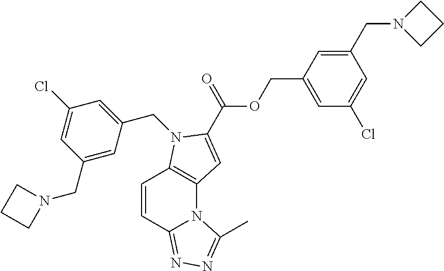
C1(CN2CCC2)=CC(CN2C3=C(N4C(=NN=C4C)C=C3)C=C2C(OCC2=CC(Cl)=CC(CN3CCC3)=C2)=O)=CC(Cl)=C1
